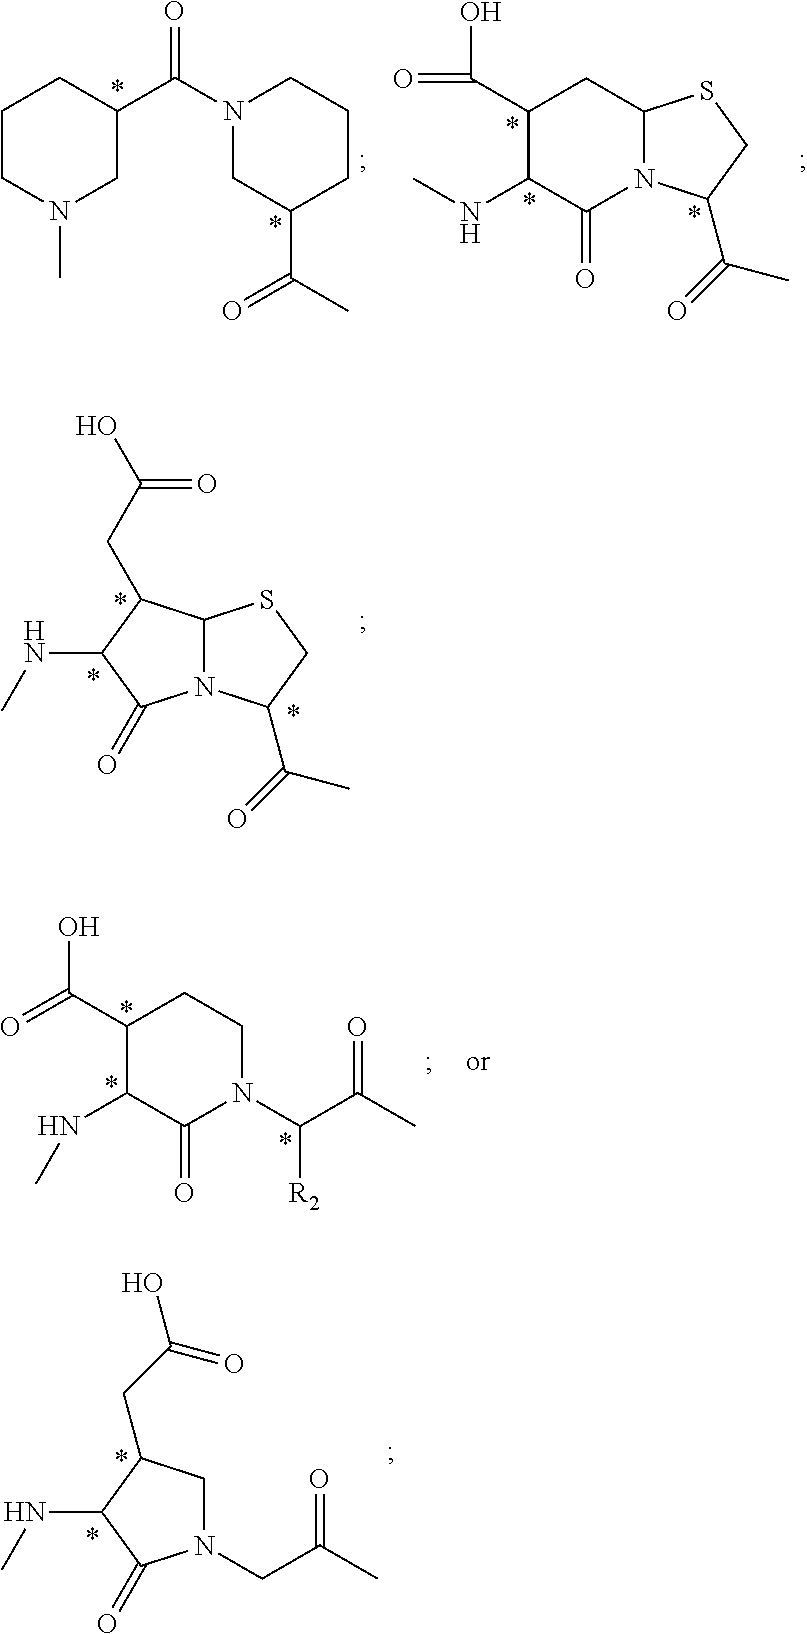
C1CN(C)CC(C(N2CC(C(C)=O)CCC2)=O)C1.C1(C(=O)O)C(NC)C(=O)N2C(C1)SCC2C(=O)C.N12C(SCC1C(=O)C)C(CC(O)=O)C(NC)C2=O.N1(CC(C)=O)CC(CC(O)=O)C(NC)C1=O.C1(C(=O)O)C(NC)C(=O)N(C(C(C)=O)[R2])CC1
